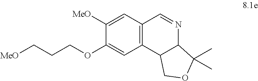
[MeO]CCCOC1=CC2=C(C=C1[MeO])C=NC1C2COC1(C)C
